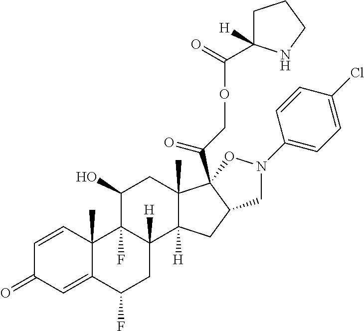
C1=CC2(C)C(=CC1=O)C(F)CC1([H])C2(F)C(O)CC2(C)C1([H])CC1C2(C(COC(=O)C2([H])CCCN2)=O)ON(C2=CC=C(Cl)C=C2)C1
